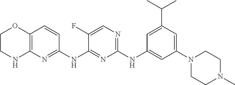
C1(NC2=CC(N3CCN(C)CC3)=CC(C(C)C)=C2)=NC=C(F)C(NC2=NC3=C(C=C2)OCCN3)=N1
